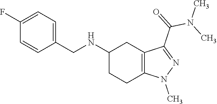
C1(NCC2=CC=C(F)C=C2)CCC2=C(C1)C(C(N(C)C)=O)=NN2C
